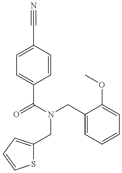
S1C(CN(C(C2=CC=C(C#N)C=C2)=O)CC2=CC=CC=C2OC)=CC=C1
